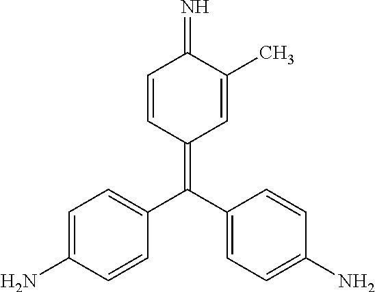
C1=CC(=C(C2=CC=C(N)C=C2)C2=CC=C(N)C=C2)C=C(C)C1=N
